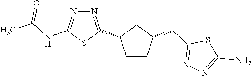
C1CC(CC2=NN=C(N)S2)CC1C1=NN=C(NC(C)=O)S1
